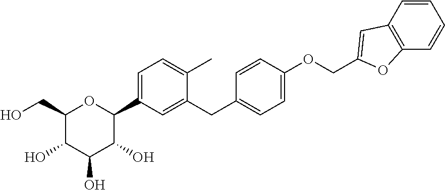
C1(CO)C(O)C(O)C(O)C(C2=CC=C(C)C(CC3=CC=C(OCC4=CC5=C(O4)C=CC=C5)C=C3)=C2)O1
